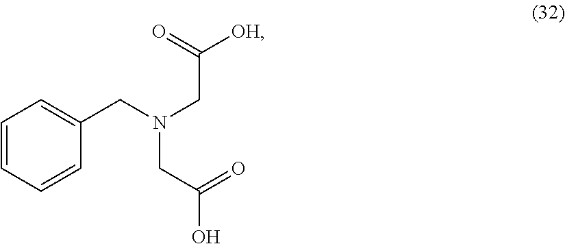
C1=CC=CC(CN(CC(=O)[OH])CC(O)=O)=C1
